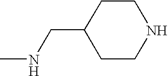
C1(CNC)CCNCC1
